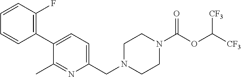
C1(C2=C(F)C=CC=C2)=CC=C(CN2CCN(C(OC([CF3])[CF3])=O)CC2)N=C1C
